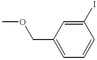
C1(I)=CC(COC)=CC=C1
